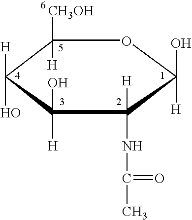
C1([CH3OH])([H])C([H])(O)C([H])(O)C([H])(NC(=O)C)C(O)([H])O1
